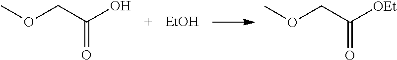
COCC(=O)O.[EtOH].COCC(=O)[OEt]
